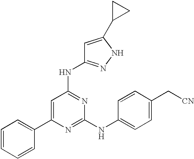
C1=C(C2=CC=CC=C2)N=C(NC2=CC=C(C[CN])C=C2)N=C1NC1=NNC(C2CC2)=C1
